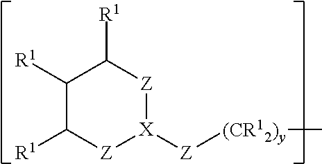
C1([R1])C([R1])[Z][X]([Z][(CR12)y]C)[Z]C1[R1]
